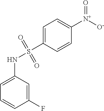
C1=C(S(NC2=CC=CC(F)=C2)(=O)=O)C=CC([N+]([O-])=O)=C1
